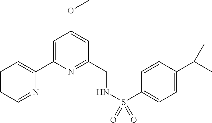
C1=CC=NC(C2=CC(OC)=CC(CNS(=O)(=O)C3=CC=C(C(C)(C)C)C=C3)=N2)=C1
